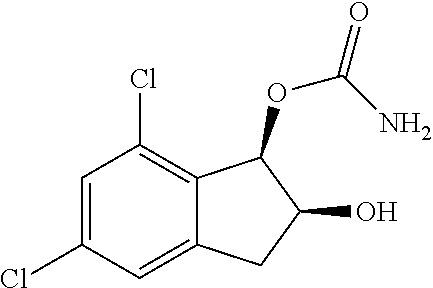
C1=C(Cl)C=C2C(=C1Cl)C(OC(N)=O)C(O)C2
